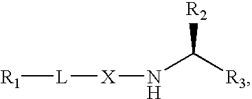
[R1][L][X]NC([R3])[R2]
